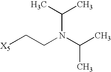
[X5]CCN(C(C)C)C(C)C
